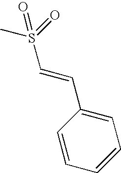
C1=CC=CC=C1C=CS(C)(=O)=O
